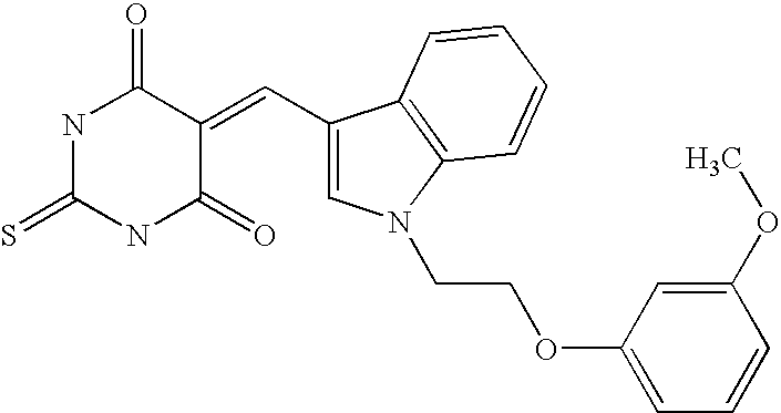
C1=C(C=C2C(=O)NC(=S)NC2=O)C2=C(N1CCOC1=CC=CC(OC)=C1)C=CC=C2
